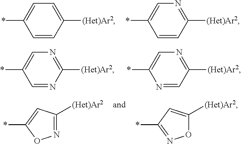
C1([(Het)Ar2])=CC=C(*)C=C1.C1([(Het)Ar2])=NC=C(*)C=C1.C1([(Het)Ar2])=NC=C(*)C=N1.C1([(Het)Ar2])=NC=C(*)N=C1.N1=C([(Het)Ar2])C=C(*)O1.O1C([(Het)Ar2])=CC(*)=N1
